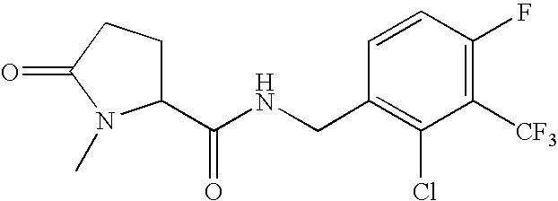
C1=CC(F)=C([CF3])C(Cl)=C1CNC(C1CCC(=O)N1C)=O
